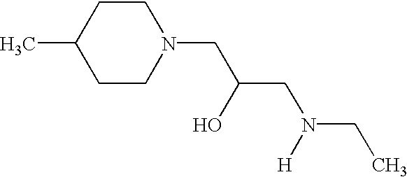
C1(C)CCN(CC(CN(CC)[H])O)CC1
